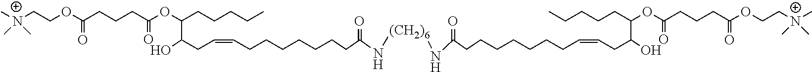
C[N+](CCOC(CCCC(OC(CCCCC)C(CC=CCCCCCCCC(=O)N[(CH2)6]NC(=O)CCCCCCCC=CCC(O)C(CCCCC)OC(CCCC(OCC[N+](C)(C)C)=O)=O)O)=O)=O)(C)C
